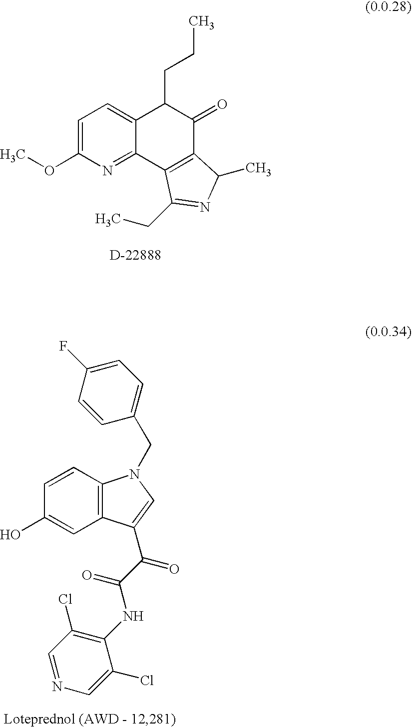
C1=C(OC)N=C2C(=C1)C(CCC)C(=O)C1=C2C(CC)=NC1C.C12=C(C=CC(O)=C1)N(CC1=CC=C(F)C=C1)C=C2C(C(=O)NC1=C(Cl)C=NC=C1Cl)=O
